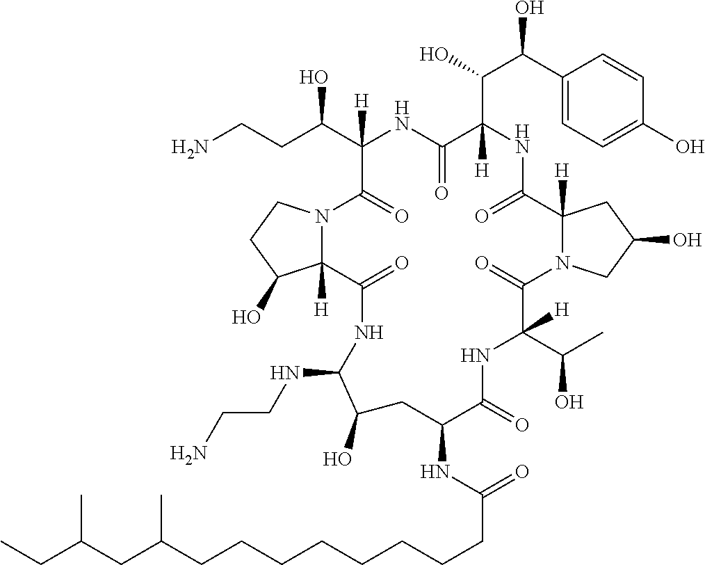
C1(C(C(C2([H])NC(=O)C3([H])N(C(=O)C(C(C)O)([H])NC(=O)C(NC(CCCCCCCCC(CC(CC)C)C)=O)CC(O)C(NCCN)NC(=O)C4([H])N(C(=O)C(C(CCN)O)([H])NC2=O)CCC4O)CC(O)C3)O)O)=CC=C(O)C=C1
